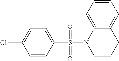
C1=CC(S(N2CCCC3=CC=CC=C23)(=O)=O)=CC=C1Cl
